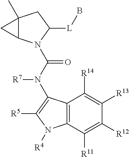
C12(C)C(N(C(N(C3=C([R5])N([R4])C4=C3C([R14])=C([R13])C([R12])=C4[R11])[R7])=O)C([L]B)C1)C2
